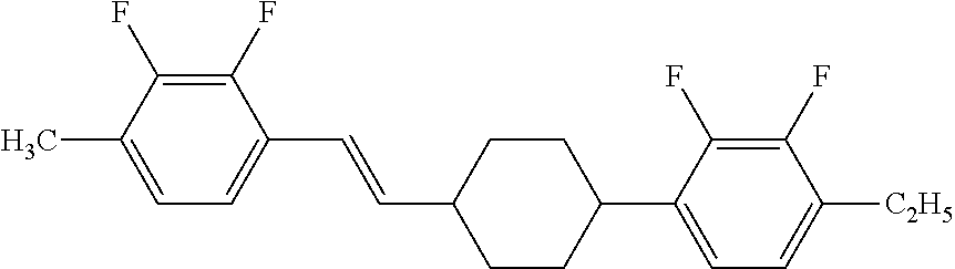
C1(F)=C(F)C(C)=CC=C1C=CC1CCC(C2=CC=C([C2H5])C(F)=C2F)CC1
